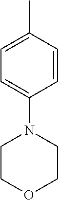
C1=CC(C)=CC=C1N1CCOCC1
